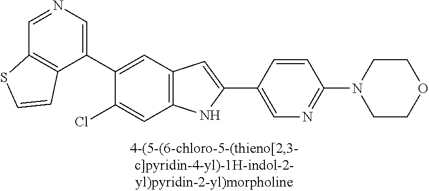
C1=NC=C(C2=CC3=C(C=C2Cl)NC(C2=CN=C(N4CCOCC4)C=C2)=C3)C2=C1SC=C2
